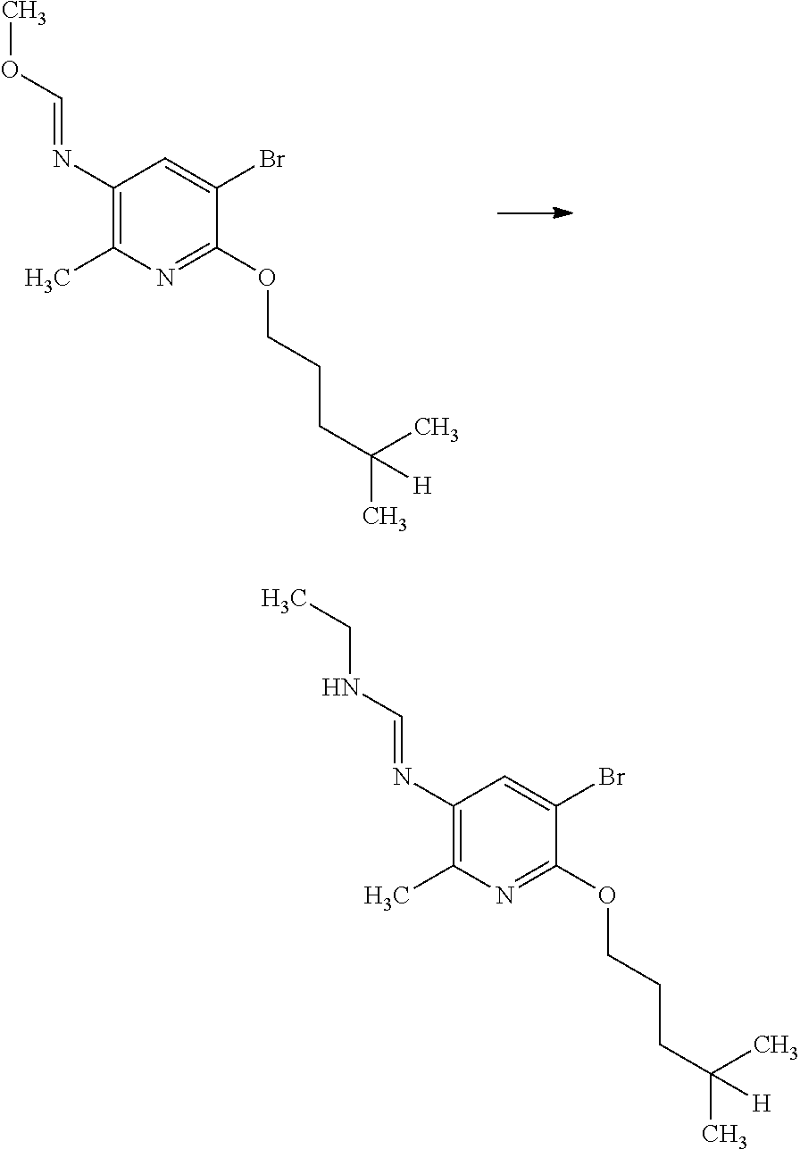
C1(N=COC)=C(C)N=C(OCCCC(C)(C)[H])C(Br)=C1.C1(N=CNCC)=C(C)N=C(OCCCC(C)(C)[H])C(Br)=C1
